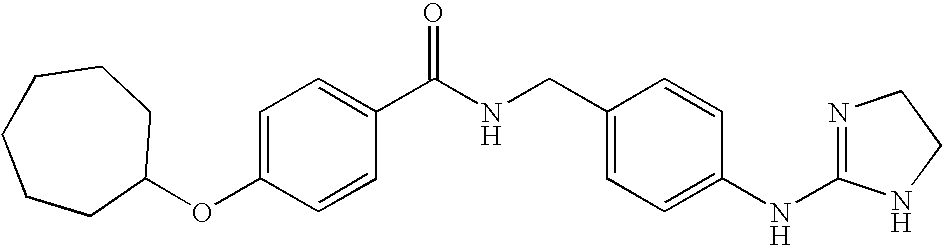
C1=C(OC2CCCCCC2)C=CC(C(NCC2=CC=C(NC3=NCCN3)C=C2)=O)=C1
